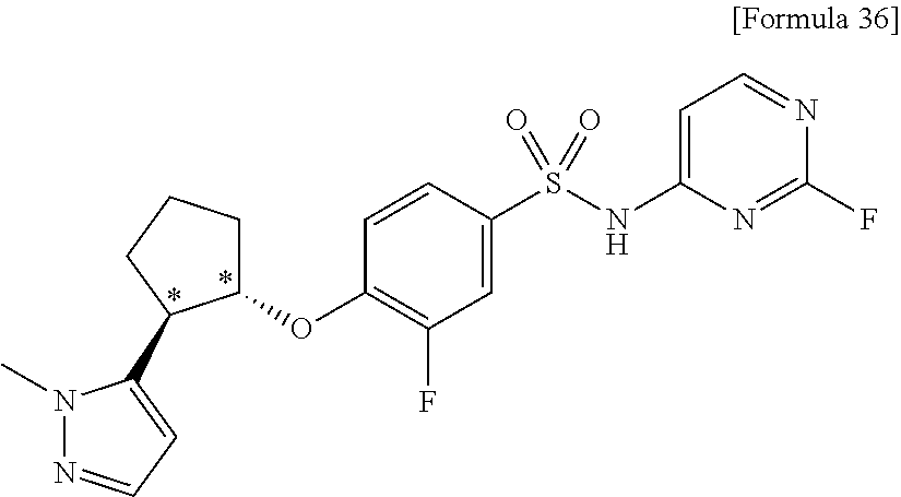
C1=CC(S(NC2=CC=NC(F)=N2)(=O)=O)=CC(F)=C1OC1CCCC1C1=CC=NN1C
